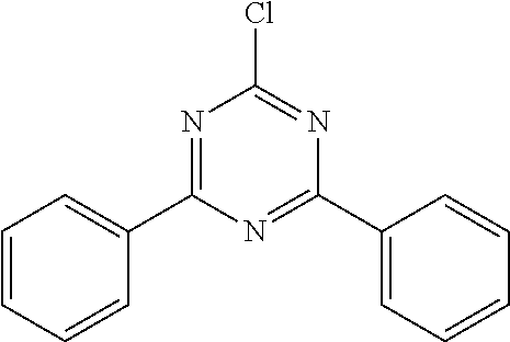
N1=C(C2=CC=CC=C2)N=C(C2=CC=CC=C2)N=C1Cl
